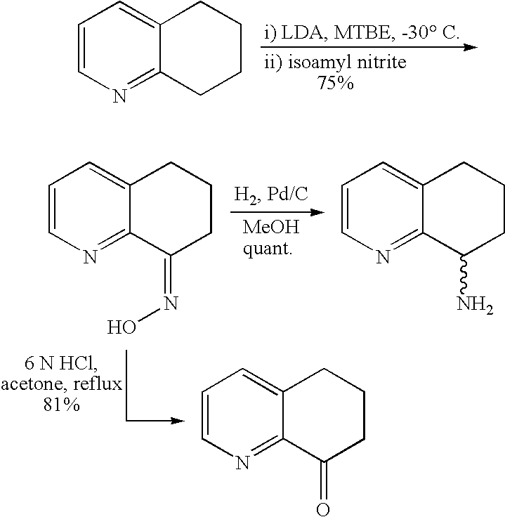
C1=CN=C2C(=C1)CCCC2.C1=CN=C2C(=C1)CCCC2=NO.C1=CN=C2C(=C1)CCCC2N.C1=CN=C2C(=C1)CCCC2=O
